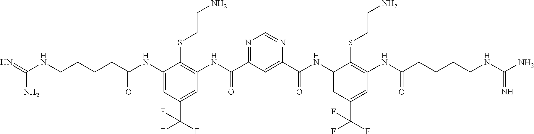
C1(NC(CCCCNC(=N)N)=O)=CC(C(F)(F)F)=CC(NC(C2=NC=NC(C(NC3=CC(C(F)(F)F)=CC(NC(CCCCNC(N)=N)=O)=C3SCCN)=O)=C2)=O)=C1SCCN
